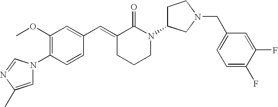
C1=CC(N2C=C(C)N=C2)=C(OC)C=C1C=C1CCCN(C2CCN(CC3=CC=C(F)C(F)=C3)C2)C1=O
